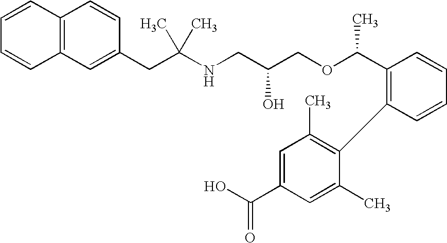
C12=C(C=CC(CC(NCC(COC(C3=C(C4=C(C)C=C(C(O)=O)C=C4C)C=CC=C3)C)O)(C)C)=C1)C=CC=C2
